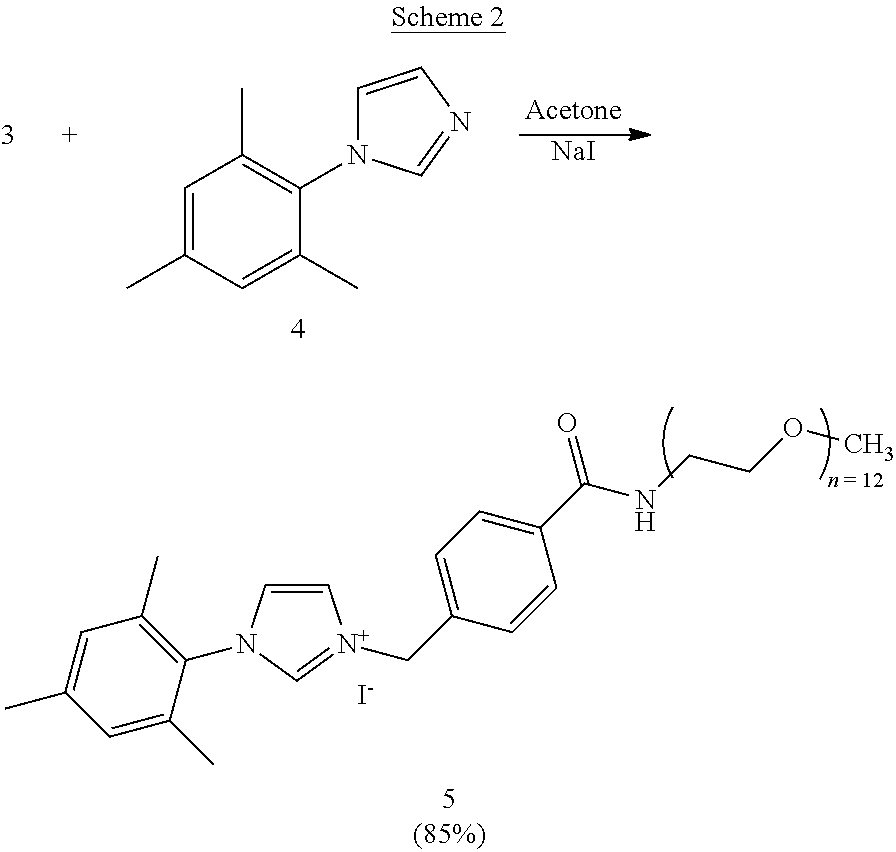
CC1=CC(C)=C(N2C=C[N+](CC3=CC=C(C(NCCOC)=O)C=C3)=C2)C(C)=C1.[I-].CC1=C(N2C=CN=C2)C(C)=CC(C)=C1.[NaI]
